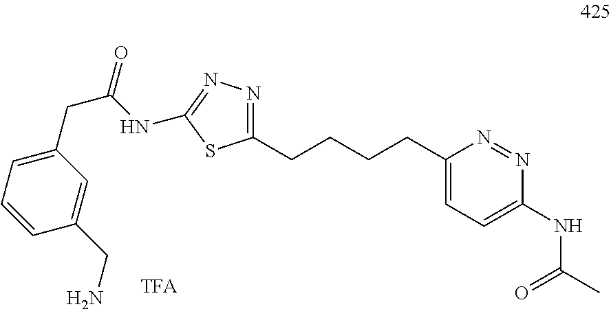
N1=C(CCCCC2=CC=C(NC(C)=O)N=N2)SC(NC(=O)CC2=CC=CC(CN)=C2)=N1
